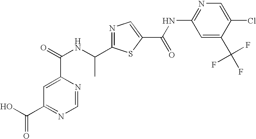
N1=C(C(NC(=O)C2=CC(C(=O)O)=NC=N2)C)SC(C(NC2=NC=C(Cl)C(C(F)(F)F)=C2)=O)=C1
